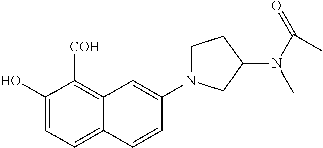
C1(O)=CC=C2C(=C1[COH])C=C(N1CCC(N(C(C)=O)C)C1)C=C2
